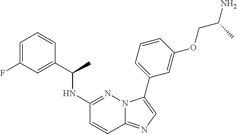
C1=C(F)C=C(C(NC2=NN3C(=NC=C3C3=CC=CC(OCC(N)C)=C3)C=C2)C)C=C1
